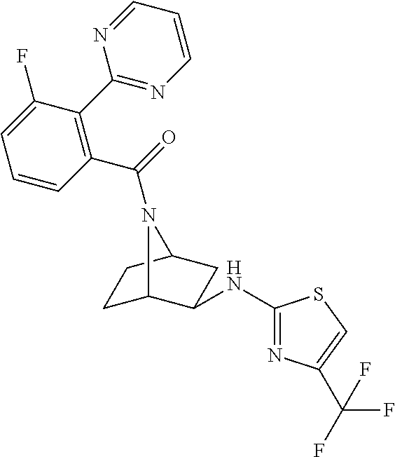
C1C2C(NC3=NC(C(F)(F)F)=CS3)CC(C1)N2C(C1=C(C2=NC=CC=N2)C(F)=CC=C1)=O
